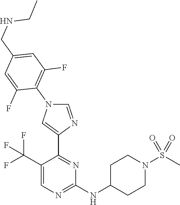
C1=C(C(F)(F)F)C(C2=CN(C3=C(F)C=C(CNCC)C=C3F)C=N2)=NC(NC2CCN(S(C)(=O)=O)CC2)=N1
